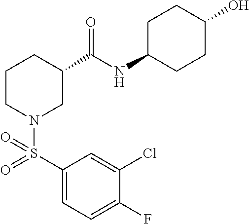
C1(S(=O)(N2CC(C(NC3CCC(O)CC3)=O)CCC2)=O)=CC=C(F)C(Cl)=C1
